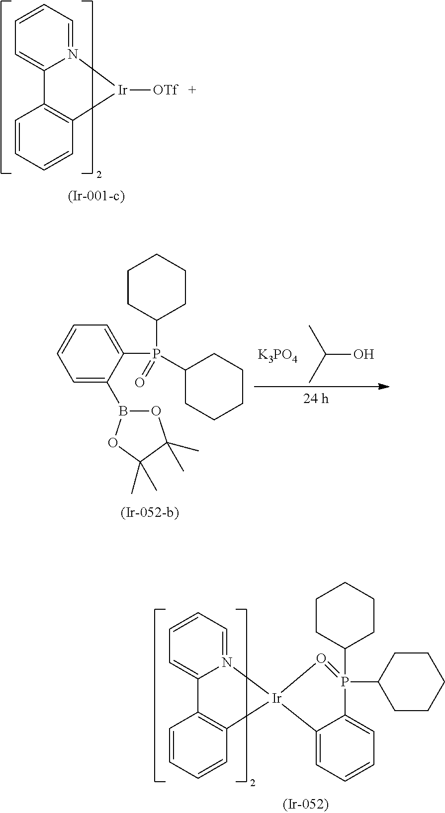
[K3PO4].CC(C)O.C1(P(C2CCCCC2)(C2CCCCC2)=O)=CC=CC=C1B1OC(C)(C)C(C)(C)O1.C1=CC=CC2=C1C1=CC=CC=N1[Ir]2[OTf].C1=CC=CC2=C1C1=CC=CC=N1[Ir]21C2=CC=CC=C2P(C2CCCCC2)(C2CCCCC2)=O1
